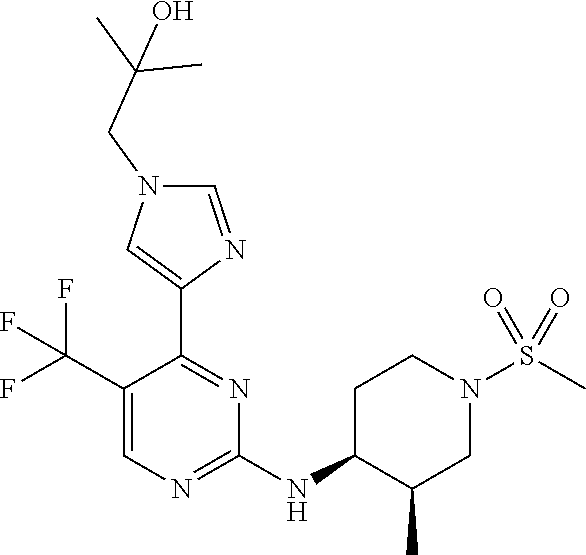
C1=C(C(F)(F)F)C(C2=CN(CC(C)(C)O)C=N2)=NC(NC2C(C)CN(S(C)(=O)=O)CC2)=N1
